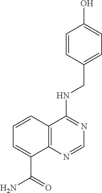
C1=C(CNC2=NC=NC3=C2C=CC=C3C(=O)N)C=CC(O)=C1
